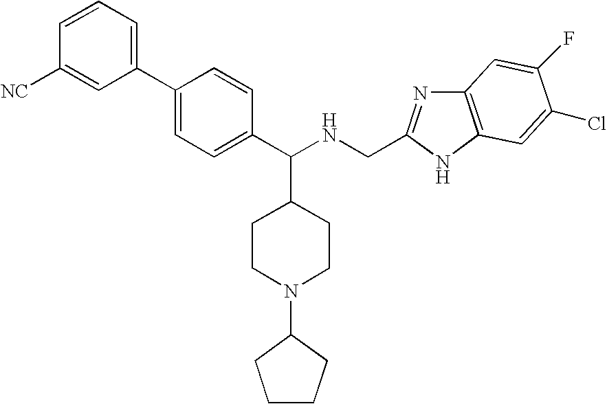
C1=CC([NC])=CC(C2=CC=C(C(NCC3=NC4=C(N3)C=C(Cl)C(F)=C4)C3CCN(C4CCCC4)CC3)C=C2)=C1
